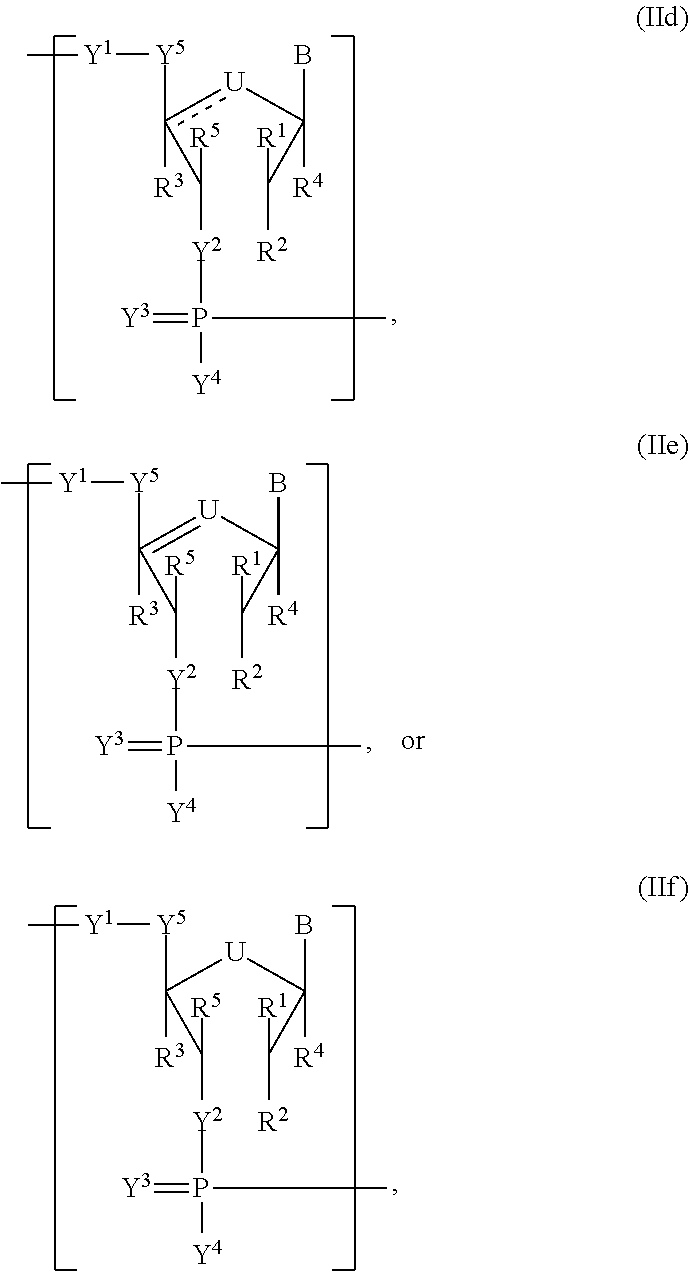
C(C([U]c([Y5][Y1]C)([R3])C([Y2]P([Y4])(=[Y3])C)[R5])(B)[R4])([R1])[R2].C(C([U]=C([Y5][Y1]C)([R3])C([Y2]P([Y4])(=[Y3])C)[R5])(B)[R4])([R1])[R2].C(C([U]C([Y5][Y1]C)([R3])C([Y2]P([Y4])(=[Y3])C)[R5])(B)[R4])([R1])[R2]
